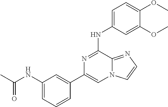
C1(NC(=O)C)=CC=CC(C2=CN3C(=NC=C3)C(NC3=CC=C(OC)C(OC)=C3)=N2)=C1
